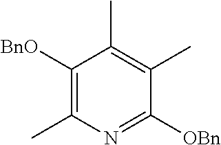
C1([OBn])=NC(C)=C([BnO])C(C)=C1C
